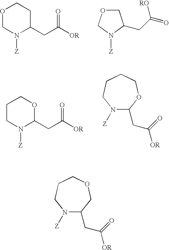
O1CN([Z])C(CC([OR])=O)CC1.C1OCN([Z])C1CC(=O)[RO].C1CN([Z])C(CC([OR])=O)OC1.N1([Z])C(CC(=O)[OR])OCCCC1.N1([Z])C(CC(=O)[OR])COCCC1
